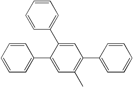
C1=CC=CC=C1C1=CC(C)=C(C2=CC=CC=C2)C=C1C1=CC=CC=C1
